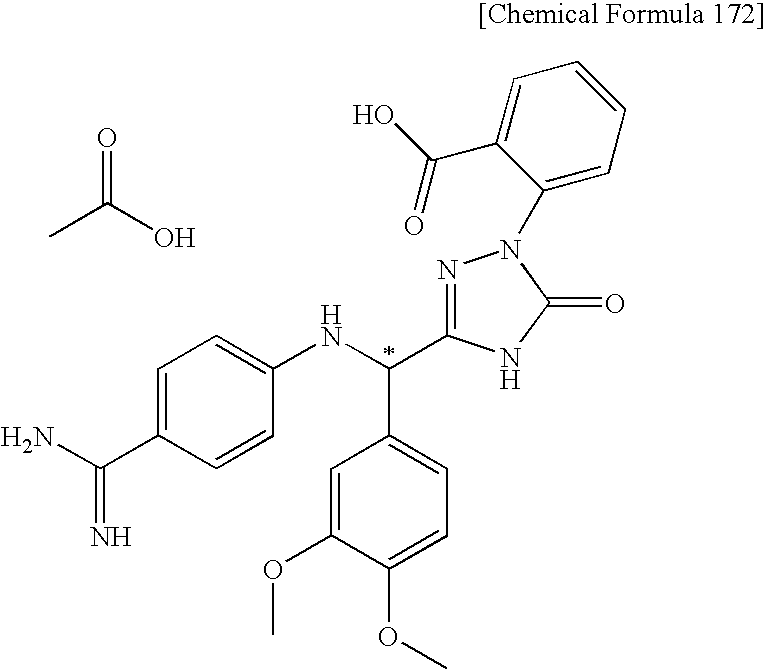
C1=C(C(N)=N)C=CC(NC(C2=CC=C(OC)C(OC)=C2)C2=NN(C3=CC=CC=C3C(O)=O)C(=O)N2)=C1.O=C(C)O
